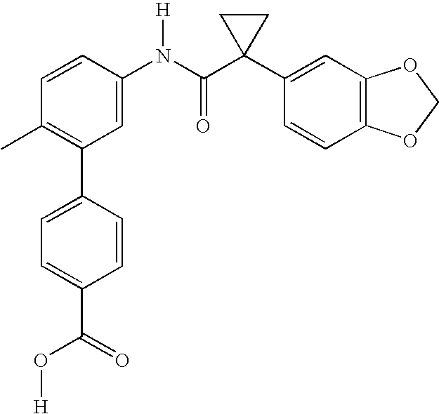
C1=CC(N(C(C2(C3=CC4=C(C=C3)OCO4)CC2)=O)[H])=CC(C2=CC=C(C(=O)O[H])C=C2)=C1C
